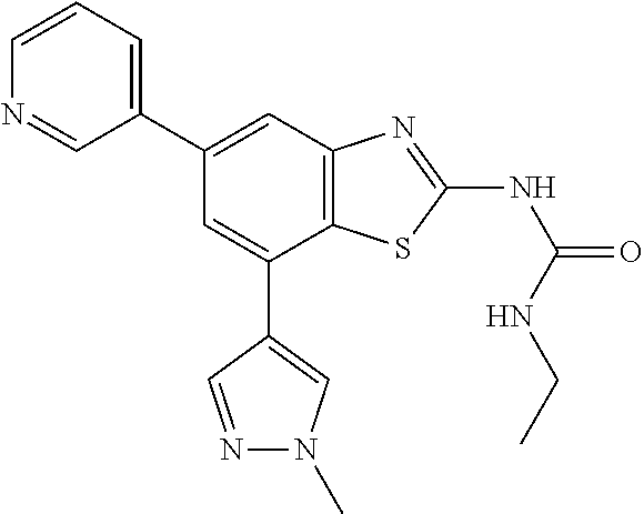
C1=CC=C(C2=CC3=C(C(C4=CN(C)N=C4)=C2)SC(NC(=O)NCC)=N3)C=N1
